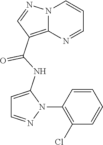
N12C(=C(C(NC3=CC=NN3C3=C(Cl)C=CC=C3)=O)C=N1)N=CC=C2
